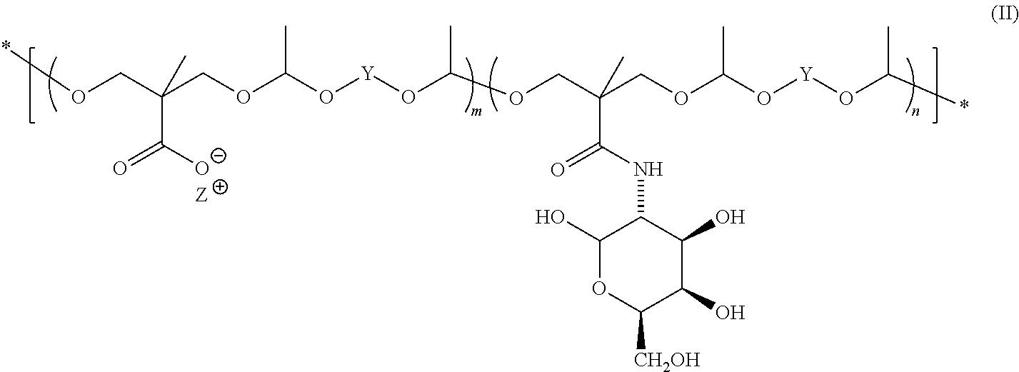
O(CC(COC(O[Y]OC(OCC(COC(O[Y]OC(*)C)C)(C)C(NC1C(O)OC([CH2OH])C(O)C1O)=O)C)C)(C)C(O)=O)*
